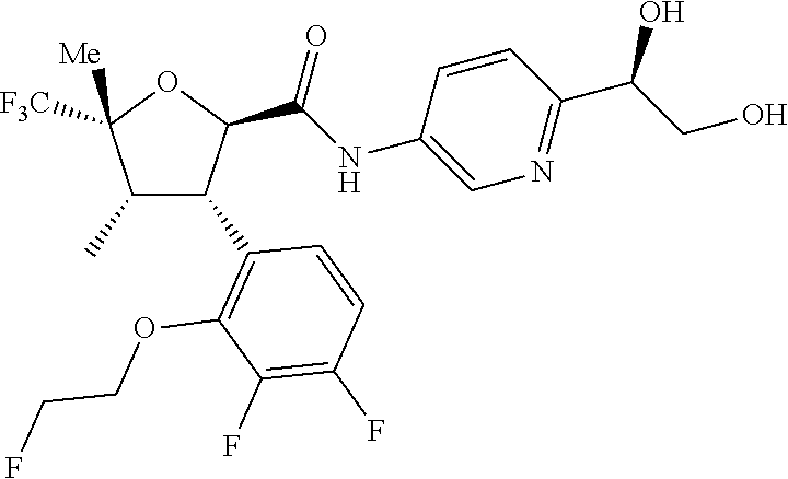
C1(C)C(C2=C(OCCF)C(F)=C(F)C=C2)C(C(NC2=CN=C(C(CO)O)C=C2)=O)OC1([Me])[F3C]
